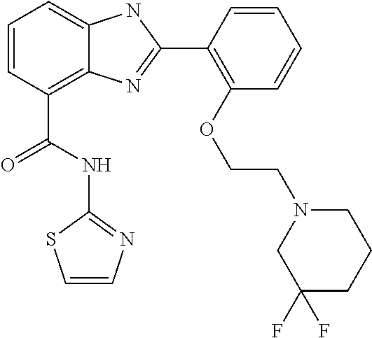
C1=CC(C(NC2=NC=CS2)=O)=C2C(=C1)NC(C1=C(OCCN3CC(F)(F)CCC3)C=CC=C1)=N2
